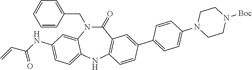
C1(CN2C(=O)C3=C(NC4=CC=C(NC(C=C)=O)C=C24)C=CC(C2=CC=C(N4CCN([Boc])CC4)C=C2)=C3)=CC=CC=C1
